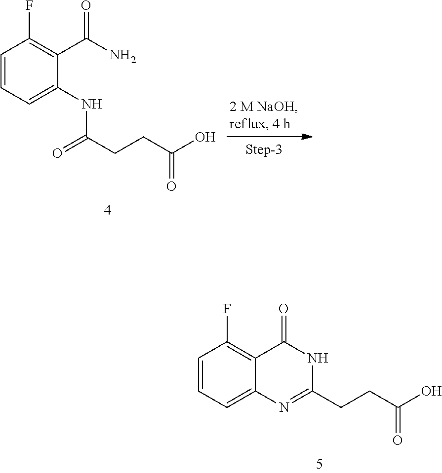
C1=CC=C(NC(CCC(O)=O)=O)C(C(N)=O)=C1F.C1=CC=C2C(=C1F)C(=O)NC(CCC(O)=O)=N2
